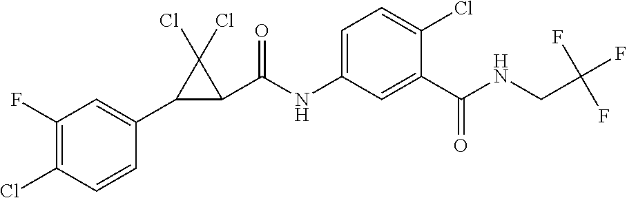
C1(Cl)=C(F)C=C(C2C(C(NC3=CC=C(Cl)C(C(NCC(F)(F)F)=O)=C3)=O)C2(Cl)Cl)C=C1
